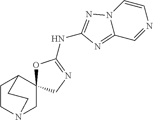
C1CN2CC3(C1CC2)OC(NC1=NN2C=CN=CC2=N1)=NC3
